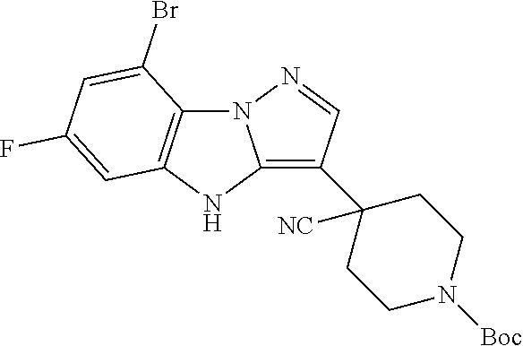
C12=C(C3([NC])CCN([Boc])CC3)C=NN1C1=C(N2)C=C(F)C=C1Br
